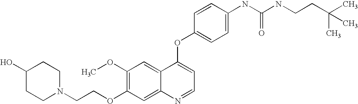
C1(OC)=C(OCCN2CCC(O)CC2)C=C2C(=C1)C(OC1=CC=C(NC(NCCC(C)(C)C)=O)C=C1)=CC=N2
